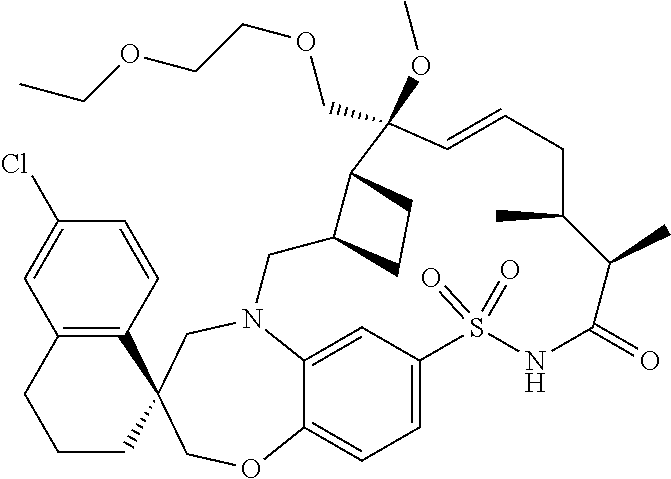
N12C3=CC(=CC=C3OCC3(C4=C(C=C(Cl)C=C4)CCC3)C1)S(=O)(=O)NC(=O)C(C)C(C)CC=CC(OC)(COCCOCC)C1C(C2)CC1
